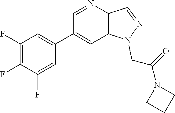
C1(C2=CC3=C(N=C2)C=NN3CC(N2CCC2)=O)=CC(F)=C(F)C(F)=C1
